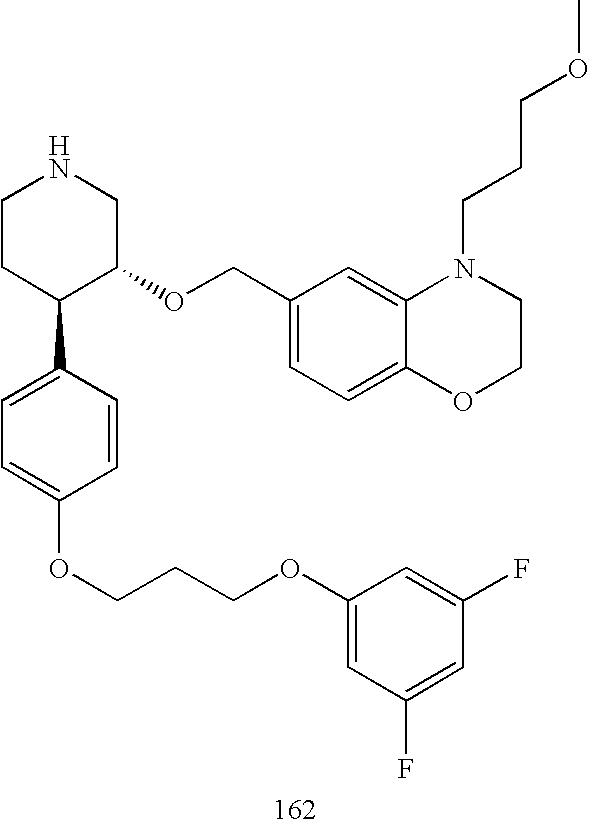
C1CC(C2=CC=C(OCCCOC3=CC(F)=CC(F)=C3)C=C2)C(OCC2=CC=C3C(=C2)N(CCCOC)CCO3)CN1
